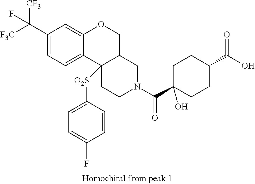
[F3C]C(C1=CC=C2C(=C1)OCC1C2([O2S]C2=CC=C(F)C=C2)CCN(C(C2(O)CCC(C(O)=O)CC2)=O)C1)([CF3])F
